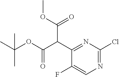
C(C1=NC(Cl)=NC=C1F)(C(OC)=O)C(OC(C)(C)C)=O
